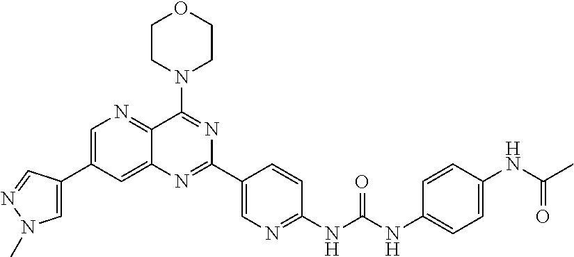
C1=C(C2=CN=C3C(=C2)N=C(C2=CN=C(NC(NC4=CC=C(NC(C)=O)C=C4)=O)C=C2)N=C3N2CCOCC2)C=NN1C
